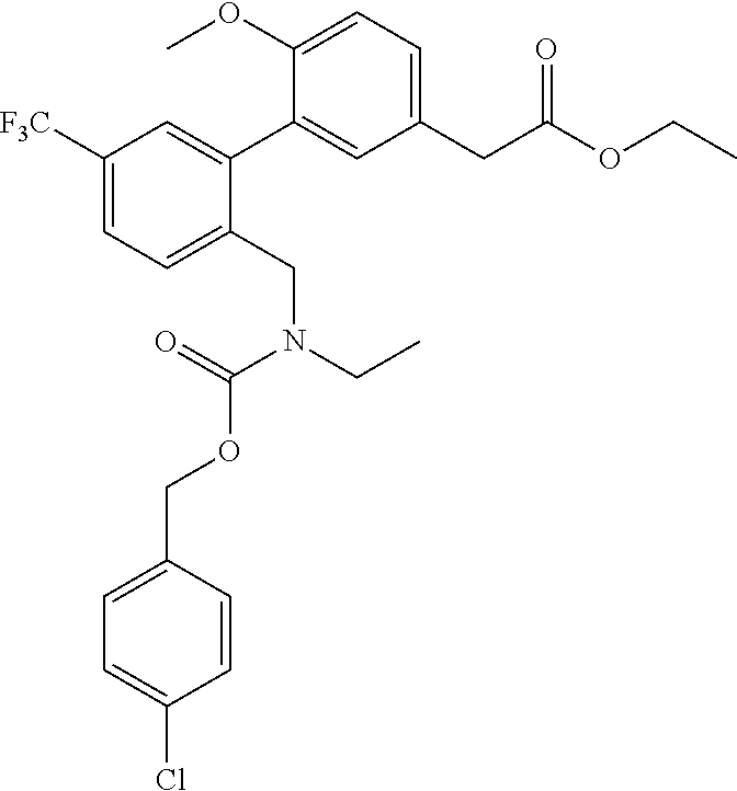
C1([F3C])=CC=C(CN(CC)C(=O)OCC2=CC=C(Cl)C=C2)C(C2=CC(CC(OCC)=O)=CC=C2OC)=C1
